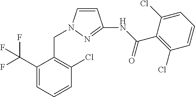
C1=CN(CC2=C(Cl)C=CC=C2C(F)(F)F)N=C1NC(C1=C(Cl)C=CC=C1Cl)=O
